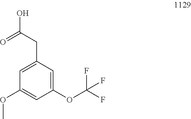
C1=C(CC(=O)O)C=C(OC(F)(F)F)C=C1OC
